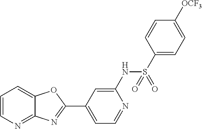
C1=CN=C2C(=C1)OC(C1=CC=NC(NS(C3=CC=C([OCF3])C=C3)(=O)=O)=C1)=N2
